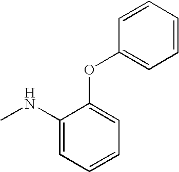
C1(NC)=CC=CC=C1OC1=CC=CC=C1
